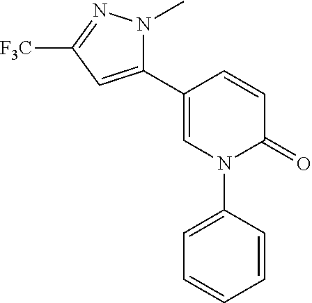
C1=C(C2=CC([F3C])=NN2C)C=CC(=O)N1C1=CC=CC=C1
